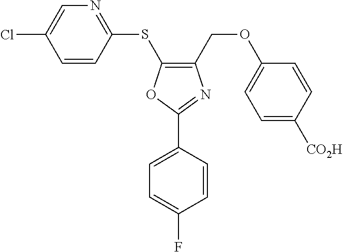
C1(SC2=C(COC3=CC=C([CO2H])C=C3)N=C(C3=CC=C(F)C=C3)O2)=NC=C(Cl)C=C1
